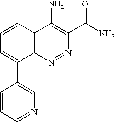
C1=CC2=C(C(C3=CN=CC=C3)=C1)N=NC(C(N)=O)=C2N
